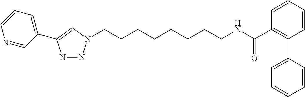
C(CCCCCCCN1N=NC(C2=CC=CN=C2)=C1)NC(C1=C(C2=CC=CC=C2)C=CC=C1)=O
